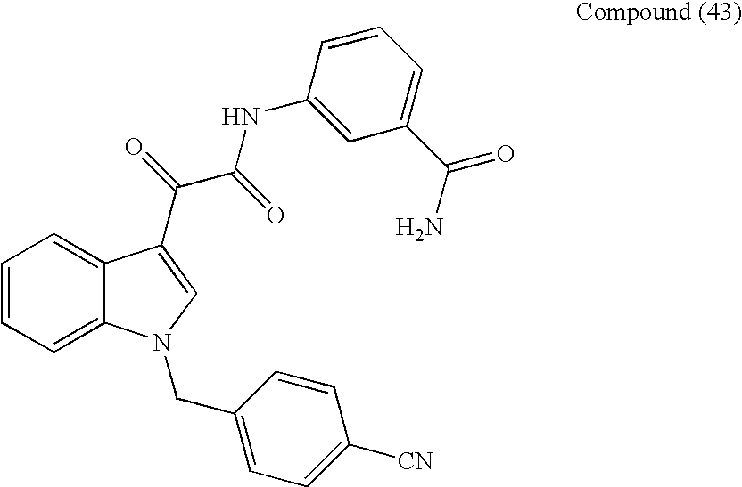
C1=CC=C2C(=C1)C(C(=O)C(=O)NC1=CC(C(=O)N)=CC=C1)=CN2CC1=CC=C([CN])C=C1
